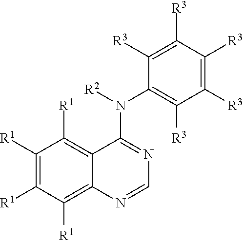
C1([R1])=C([R1])C([R1])=C2C(=C1[R1])C(N([R2])C1=C([R3])C([R3])=C([R3])C([R3])=C1[R3])=NC=N2
